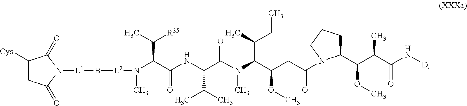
[L2](N(C(C(NC(C(N(C(C(CC(=O)N1C(C(C(C(N[D])=O)C)OC)CCC1)OC)C(C)CC)C)=O)C(C)C)=O)C(C)[R35])C)B[L1]N1C(=O)C([Cys])CC1=O
